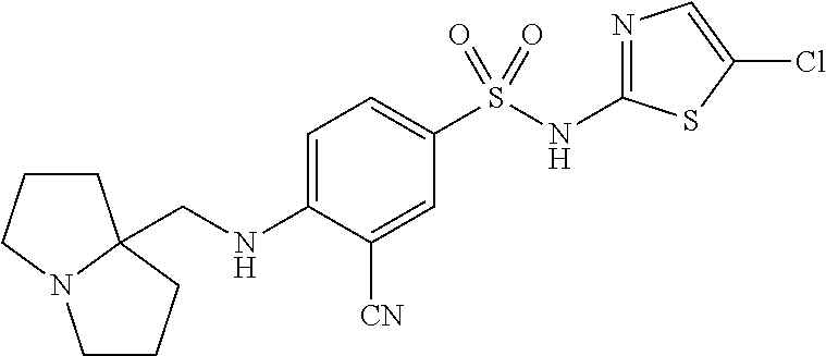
N1=C(NS(C2=CC=C(NCC34CCCN3CCC4)C([CN])=C2)(=O)=O)SC(Cl)=C1
